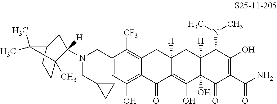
C1(CN(C2([H])C3(C)CCC(C2)C3(C)C)CC2CC2)=CC(O)=C2C(=C1[CF3])CC1([H])C(=C(O)C3(O)C([H])(C1)C(N(C)C)C(O)=C(C(N)=O)C3=O)C2=O
